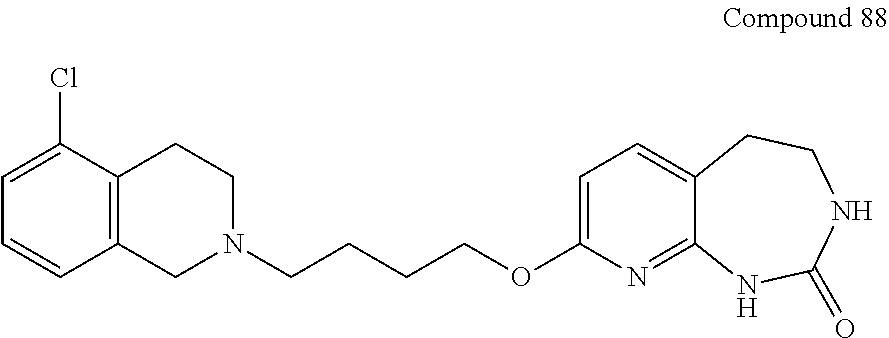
C1=C(Cl)C2=C(C=C1)CN(CCCCOC1=CC=C3C(=N1)NC(=O)NCC3)CC2
